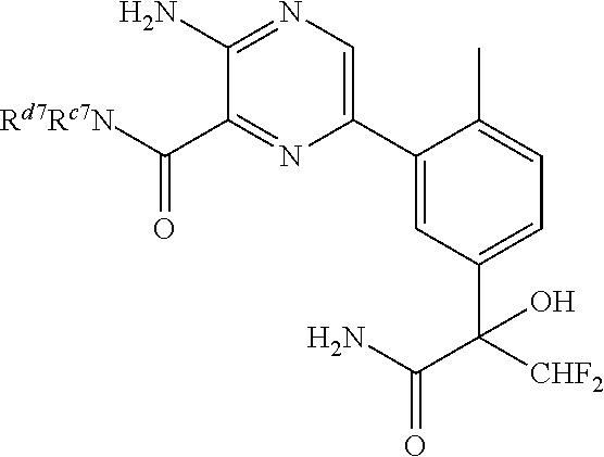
C1(N)=NC=C(C2=CC(C([CHF2])(C(N)=O)O)=CC=C2C)N=C1C([Rd7Rc7N])=O
